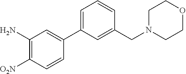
C1=C(C2=CC(N)=C([O2N])C=C2)C=C(CN2CCOCC2)C=C1
